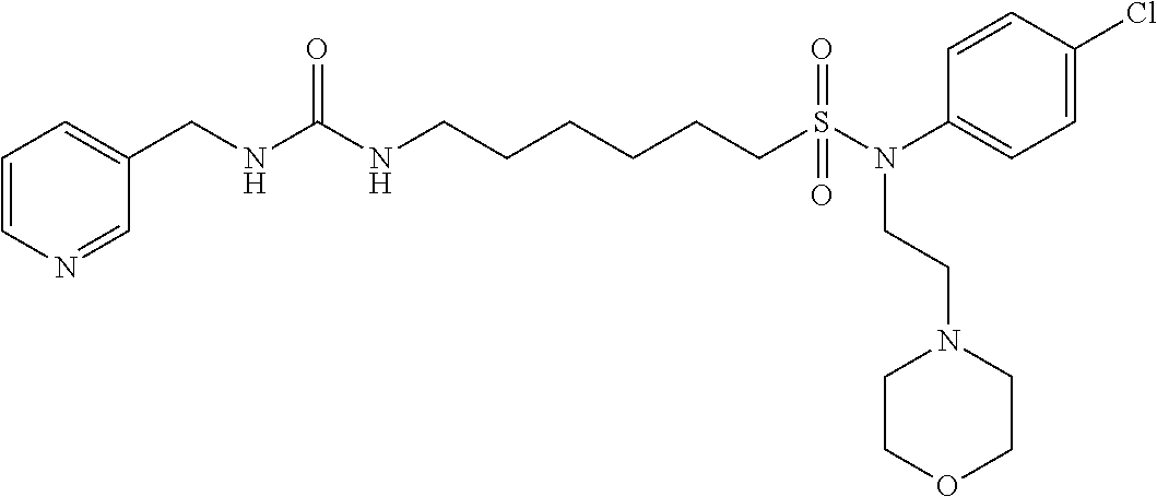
C1=NC=CC=C1CNC(NCCCCCCS(=O)(=O)N(C1=CC=C(Cl)C=C1)CCN1CCOCC1)=O
